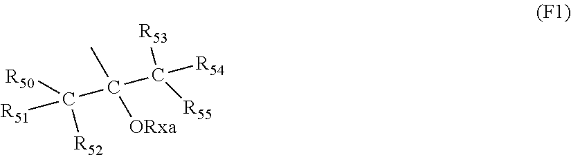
C(C([R54])([R55])[R53])(C([R51])([R50])[R52])(C)[ORxa]
